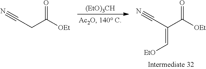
[(EtO)3CH].C(=O)([OEt])CC#N.C(=O)([OEt])C(C#N)=C[EtO]
